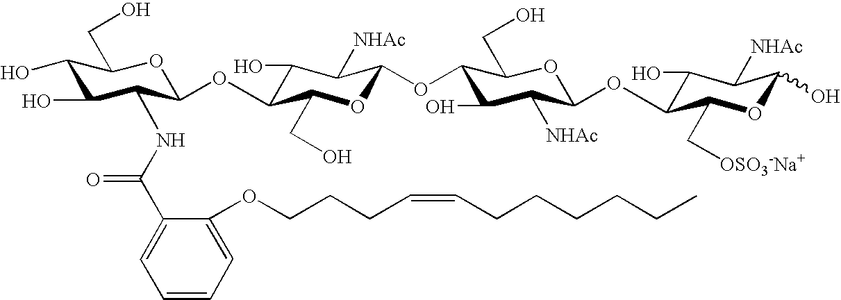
C1(O)C(O)C(NC(C2=CC=CC=C2OCCCC=CCCCCCC)=O)C(OC2C(O)C([NHAc])C(OC3C(O)C([NHAc])C(OC4C(O)C([NHAc])C(O)OC4C[OSO3-Na+])OC3CO)OC2CO)OC1CO
